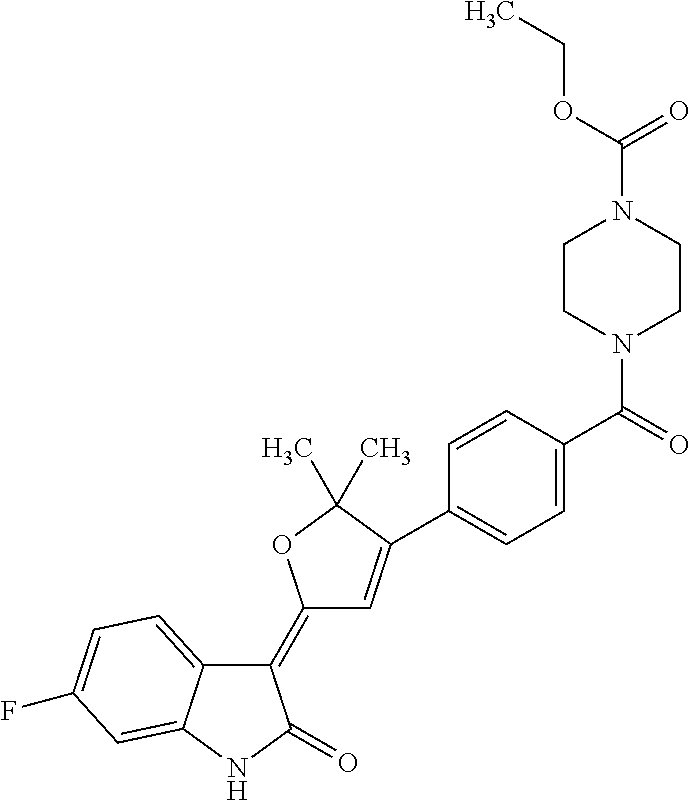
C1(=C2C=C(C3=CC=C(C(=O)N4CCN(C(OCC)=O)CC4)C=C3)C(C)(C)O2)C2=CC=C(F)C=C2NC1=O
